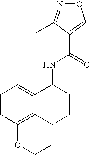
C12=CC=CC(OCC)=C1CCCC2NC(=O)C1=CON=C1C
